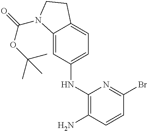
C12=CC(NC3=C(N)C=CC(Br)=N3)=CC=C1CCN2C(=O)OC(C)(C)C
